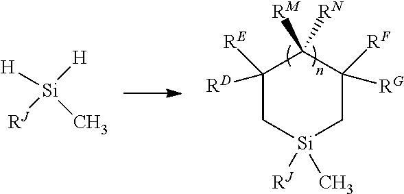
[Si]([H])([H])([RJ])C.C1([RD])([RE])C[Si]([RJ])(C)CC([RG])([RF])C1([RM])[RN]
